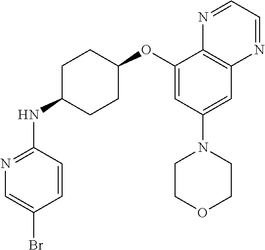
C1=CC(NC2CCC(OC3=CC(N4CCOCC4)=CC4=C3N=CC=N4)CC2)=NC=C1Br
